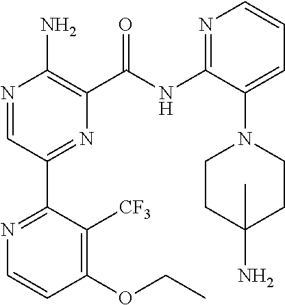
N1=CC(C2=NC=CC(OCC)=C2[CF3])=NC(C(NC2=NC=CC=C2N2CCC(N)(C)CC2)=O)=C1N
